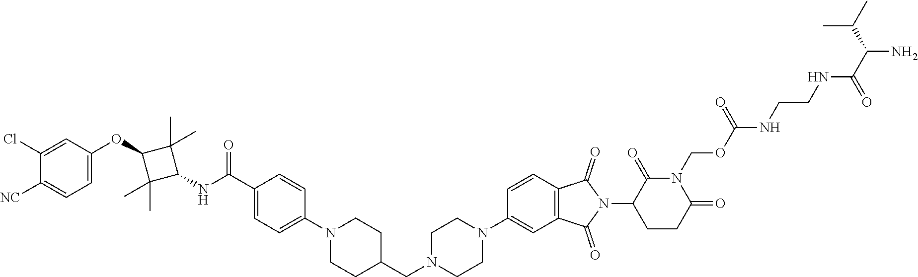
C(N1CCN(C2=CC3=C(C=C2)C(=O)N(C2CCC(=O)N(COC(=O)NCCNC(C(C(C)C)N)=O)C2=O)C3=O)CC1)C1CCN(C2=CC=C(C(NC3C(C)(C)C(OC4=CC=C([NC])C(Cl)=C4)C3(C)C)=O)C=C2)CC1
